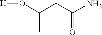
C(CC(N)=O)(O[H])C
